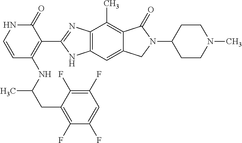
C(C(NC1=C(C2=NC3=C(C=C4C(=C3C)C(=O)N(C3CCN(C)CC3)C4)N2)C(=O)NC=C1)C)C1=C(F)C(F)=CC(F)=C1F
